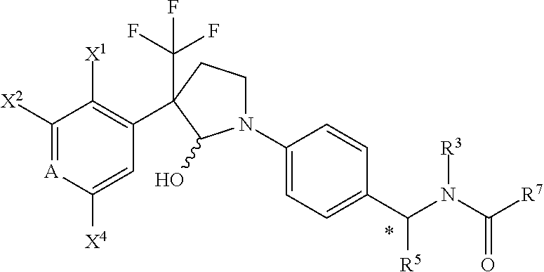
C1([X2])=[A]C([X4])=CC(C2(C(F)(F)F)CCN(C3=CC=C(C(N(C([R7])=O)[R3])[R5])C=C3)C2O)=C1[X1]
